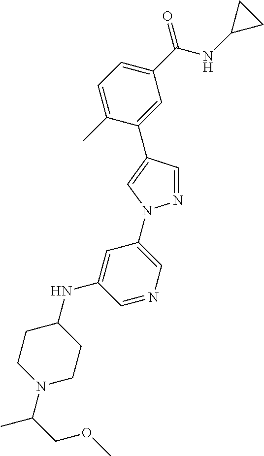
C1=C(C)C(C2=CN(C3=CN=CC(NC4CCN(C(COC)C)CC4)=C3)N=C2)=CC(C(NC2CC2)=O)=C1
